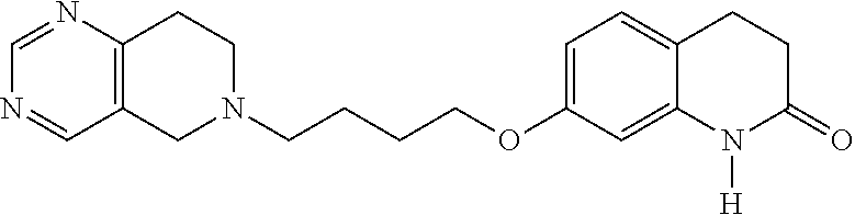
C1N(CCCCOC2=CC=C3C(=C2)N([H])C(=O)CC3)CCC2=C1C=NC=N2
